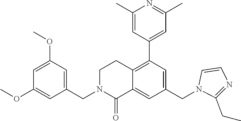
C1=C(OC)C=C(CN2CCC3=C(C4=CC(C)=NC(C)=C4)C=C(CN4C=CN=C4CC)C=C3C2=O)C=C1OC
